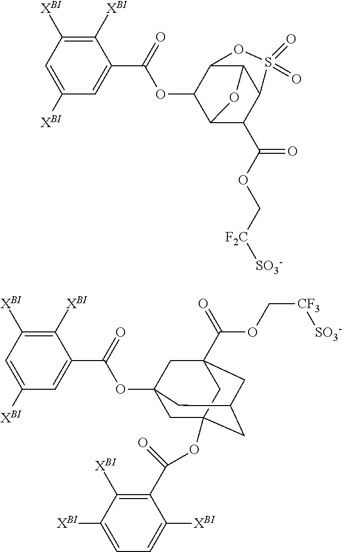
C1([XBI])=C([XBI])C=C([XBI])C=C1C(=O)OC12CC3(OC(C4=C([XBI])C([XBI])=CC=C4[XBI])=O)CC(CC(C(=O)OC[CF3][SO3-])(C1)C3)C2.C1([XBI])=C([XBI])C=C([XBI])C=C1C(=O)OC1C2C(C(OC[F2C][SO3-])=O)C3C(C1OS3(=O)=O)O2
